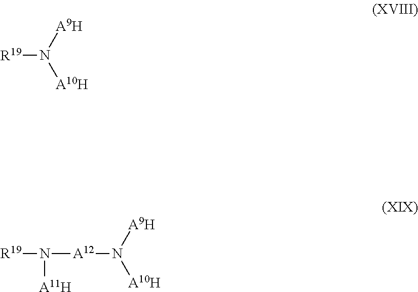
[R19]N([A9H])[A10H].[A12](N([A9H])[A10H])N([R19])[A11H]
